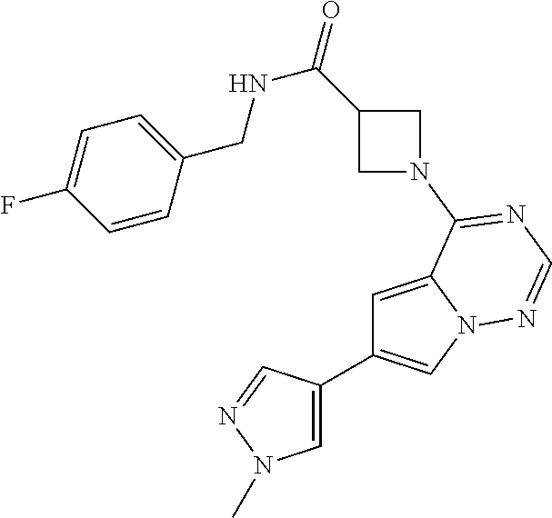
C1=C(C2=CN3C(=C2)C(N2CC(C(=O)NCC4=CC=C(F)C=C4)C2)=NC=N3)C=NN1C
